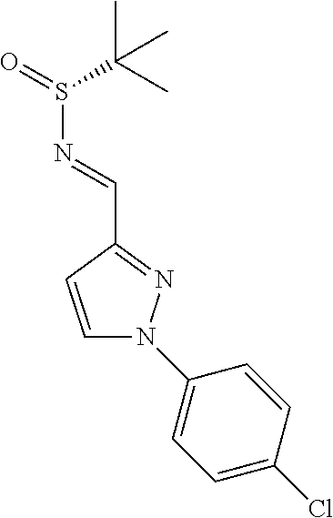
C1=CC(C=NS(=O)C(C)(C)C)=NN1C1=CC=C(Cl)C=C1
